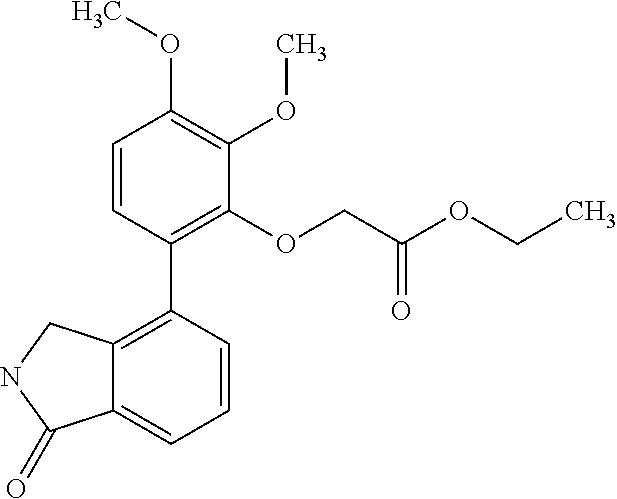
C12=C(C3=C(OCC(OCC)=O)C(OC)=C(OC)C=C3)C=CC=C1C(=O)NC2
